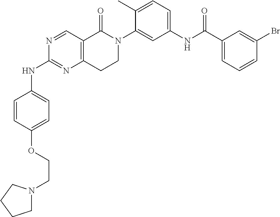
N1=CC2=C(N=C1NC1=CC=C(OCCN3CCCC3)C=C1)CCN(C1=CC(NC(C3=CC=CC(Br)=C3)=O)=CC=C1C)C2=O
